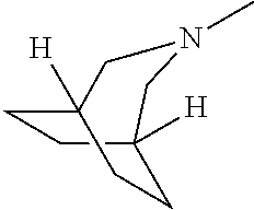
C1C2([H])CN(C)CC([H])(C1)CC2
